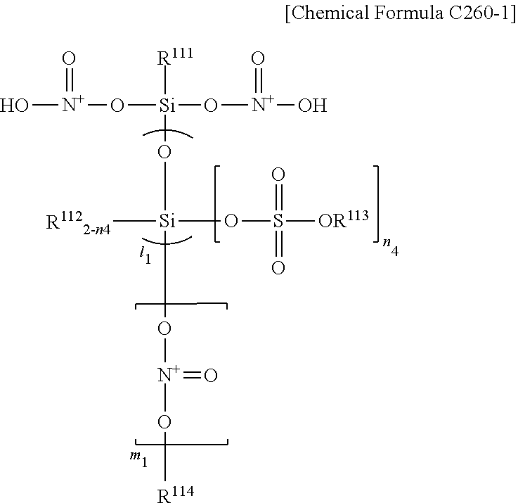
O([Si]([R1122-n4])(OS([OR113])(=O)=O)O[N+](O[R114])=O)[Si](O[N+](O)=O)(O[N+](=O)O)[R111]
